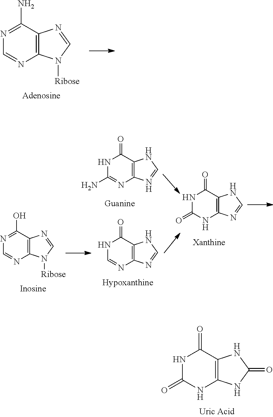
N1C(=O)NC2=C(C1=O)NC(=O)N2.N1=C(N)C2=C(N=C1)N([Ribose])C=N2.N1=C(O)C2=C(N=C1)N([Ribose])C=N2.N1C=NC2=C(C1=O)NC=N2.N1C(N)=NC2=C(C1=O)NC=N2.N1C(=O)NC2=C(C1=O)NC=N2
